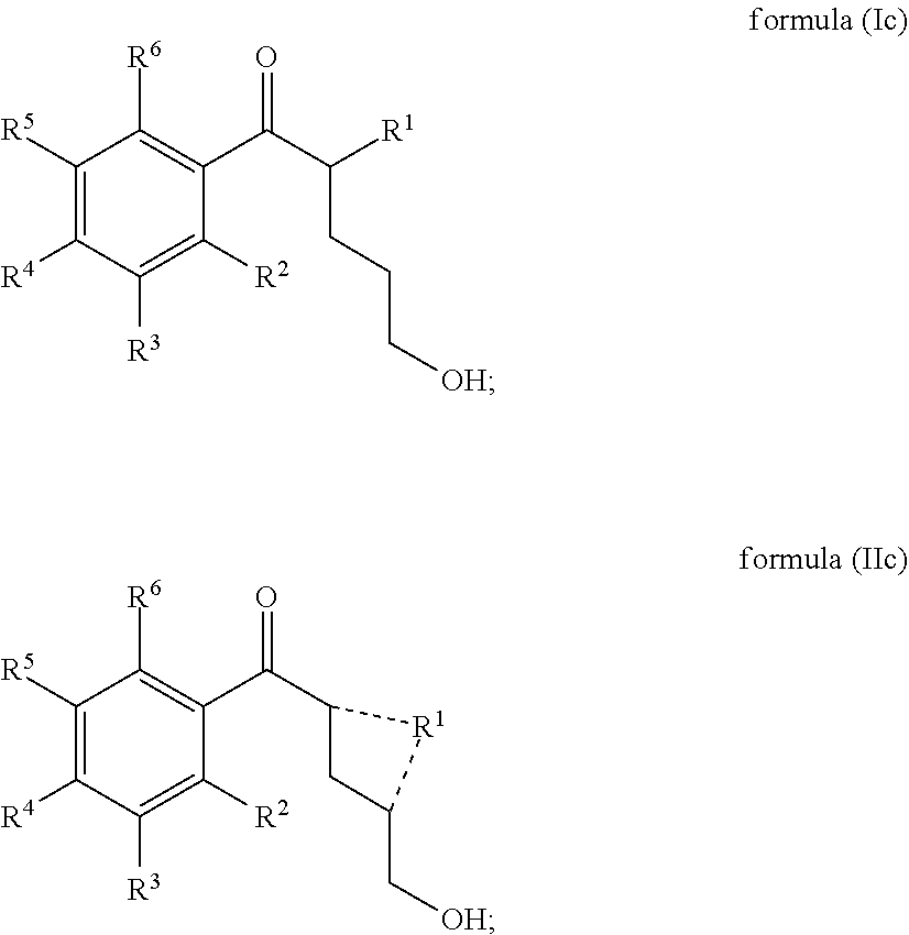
C1C(C[OH])[R1]C1C(C1=C([R6])C([R5])=C([R4])C([R3])=C1[R2])=O.C(CC[OH])C([R1])C(C1=C([R6])C([R5])=C([R4])C([R3])=C1[R2])=O
